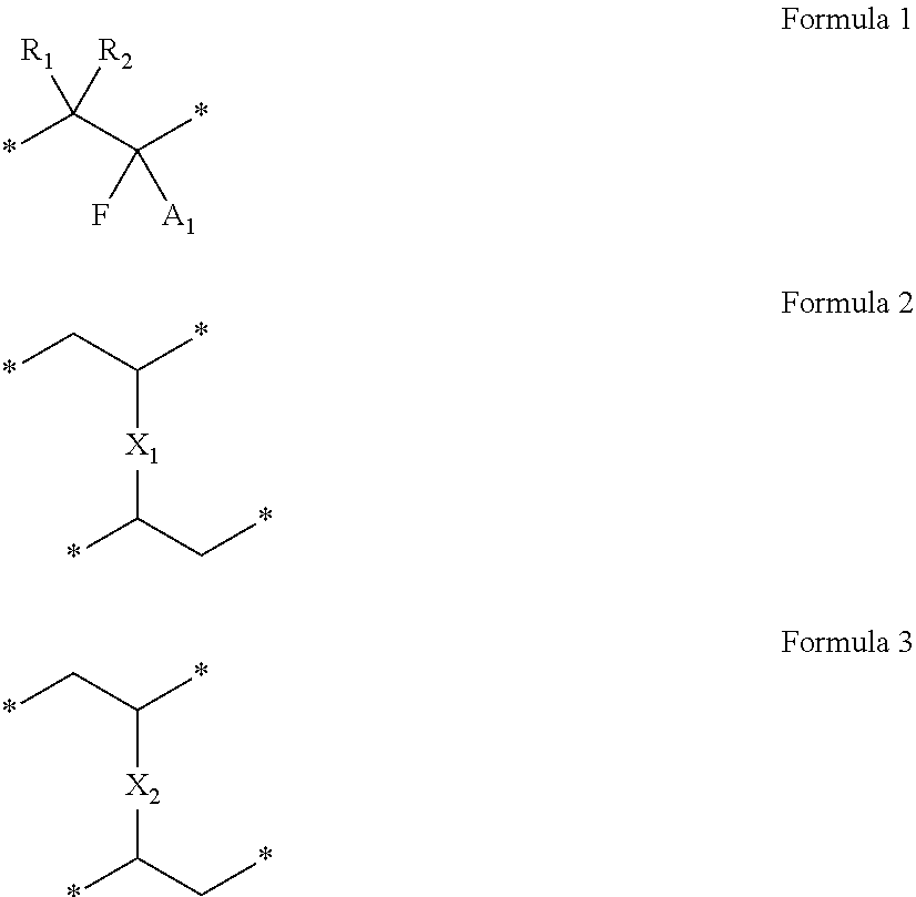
*C(C(*)(F)[A1])([R1])[R2].*CC(*)[X1]C(*)C*.*CC(*)[X2]C(*)C*
